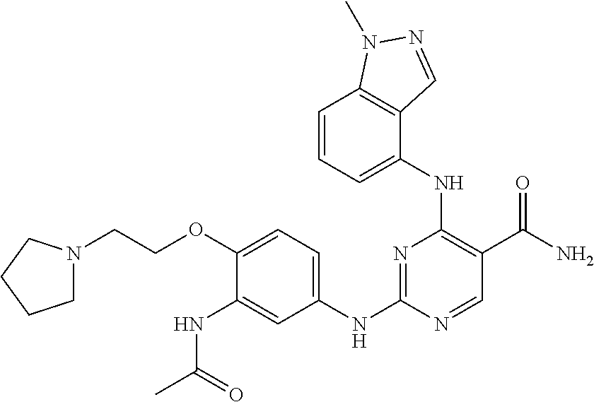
C1(NC2=NC(NC3=CC=CC4=C3C=NN4C)=C(C(N)=O)C=N2)=CC=C(OCCN2CCCC2)C(NC(C)=O)=C1
